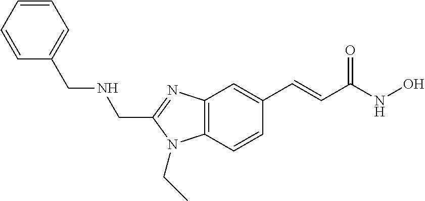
C12=C(C=CC(C=CC(NO)=O)=C1)N(CC)C(CNCC1=CC=CC=C1)=N2
